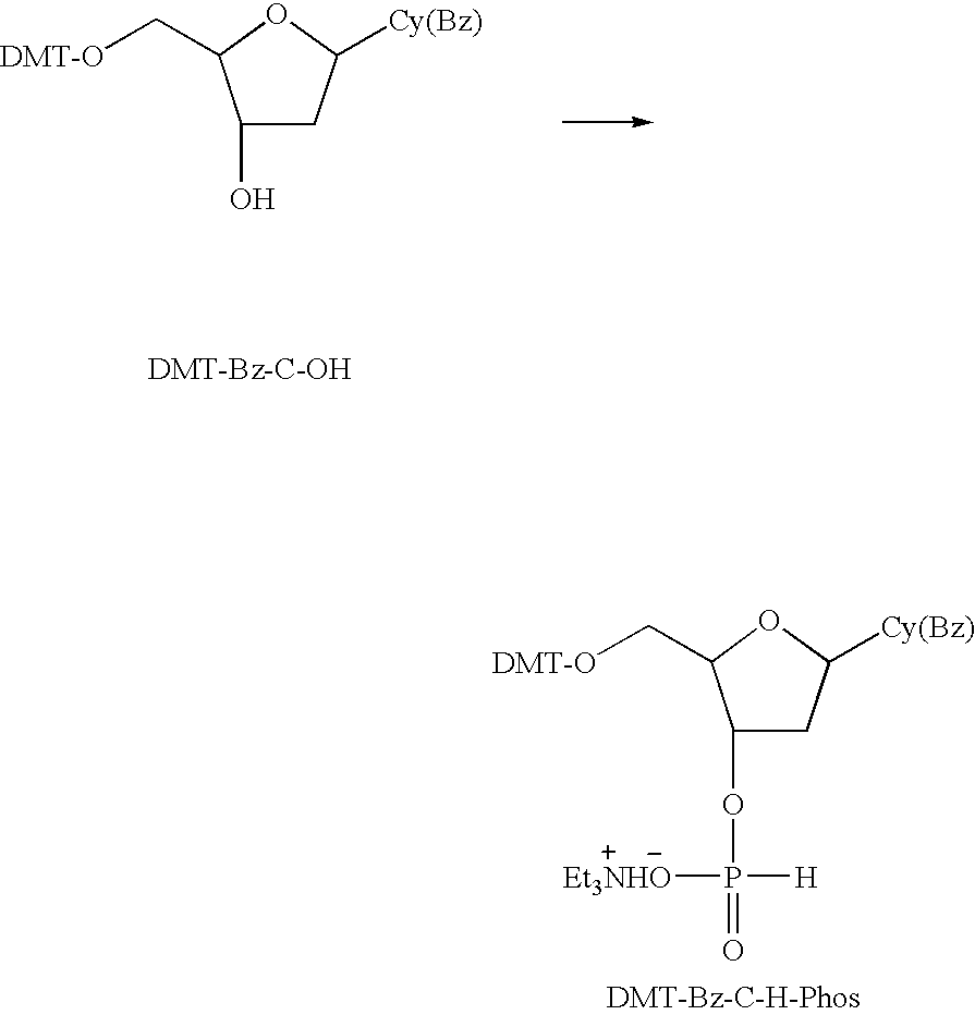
C1(O)CC([Cy(Bz)])OC1C[DMT-O].C1(OP([H])([Et3NHO])=O)CC([Cy(Bz)])OC1C[DMT-O]
